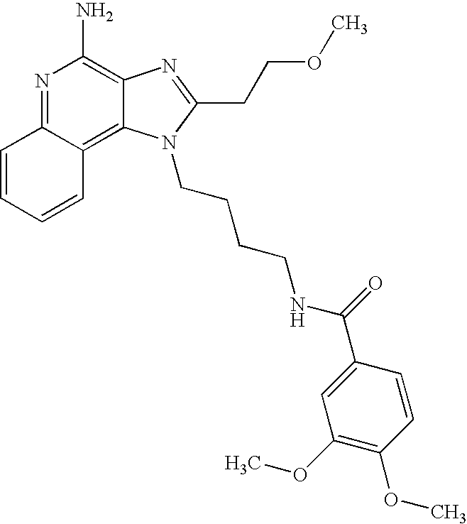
N1=C2C(=C3C(=C1N)N=C(CCOC)N3CCCCNC(=O)C1=CC(OC)=C(OC)C=C1)C=CC=C2
